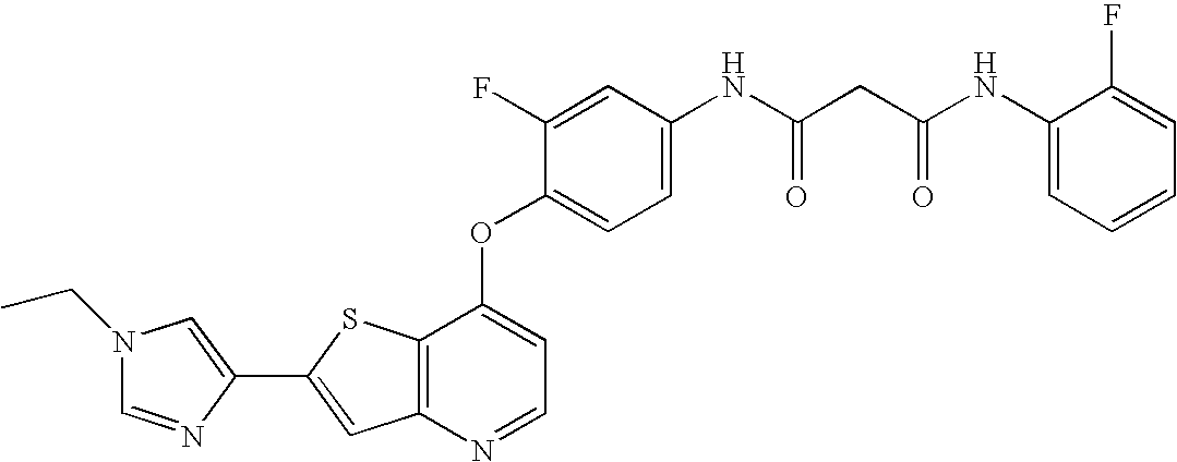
C12=C(SC(C3=CN(CC)C=N3)=C1)C(OC1=CC=C(NC(CC(NC3=CC=CC=C3F)=O)=O)C=C1F)=CC=N2
